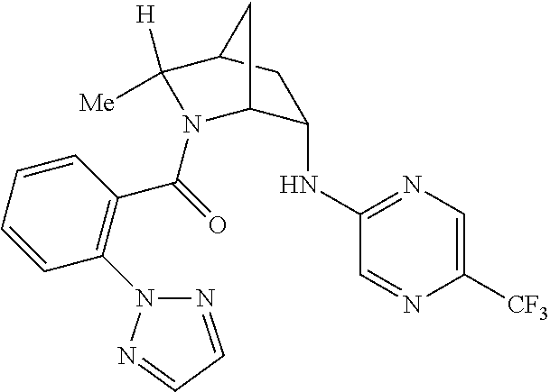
C1(NC2=NC=C([CF3])N=C2)C2N(C(=O)C3=C(N4N=CC=N4)C=CC=C3)C([H])([Me])C(C1)C2
